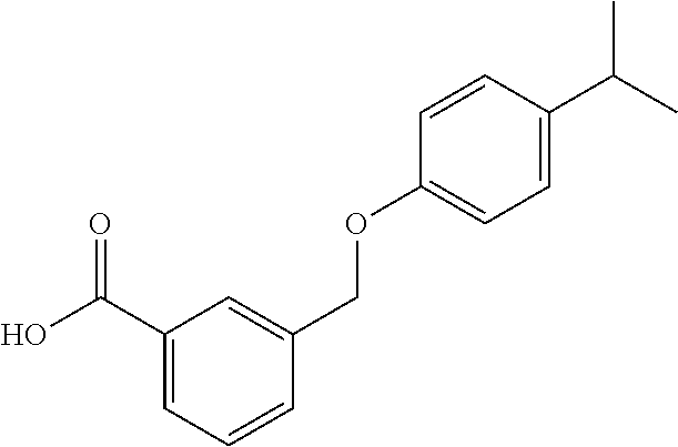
C1(C(O)=O)=CC=CC(COC2=CC=C(C(C)C)C=C2)=C1
